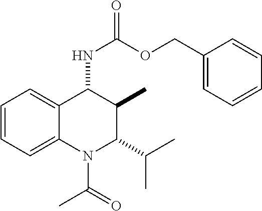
C1=CC=C2C(=C1)C(NC(=O)OCC1=CC=CC=C1)C(C)C(C(C)C)N2C(=O)C
